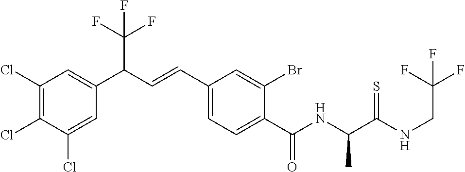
C1(Cl)=C(Cl)C(Cl)=CC(C(C=CC2=CC=C(C(NC(C(NCC(F)(F)F)=S)C)=O)C(Br)=C2)C(F)(F)F)=C1
